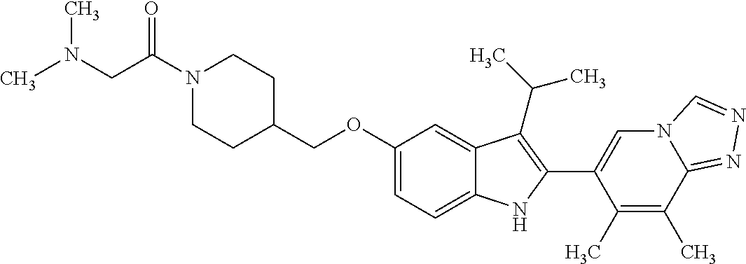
C(OC1=CC=C2C(=C1)C(C(C)C)=C(C1=CN3C(=NN=C3)C(C)=C1C)N2)C1CCN(C(CN(C)C)=O)CC1
